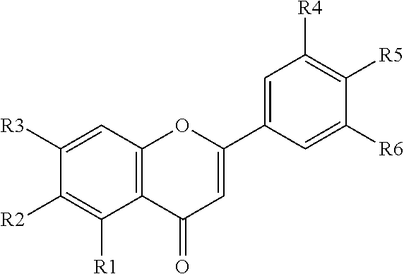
C1=C(C2=CC([R4])=C([R5])C([R6])=C2)OC2=C(C1=O)C([R1])=C([R2])C([R3])=C2
